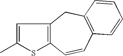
C1=C(C)SC2=C1CC1=C(C=C2)C=CC=C1
